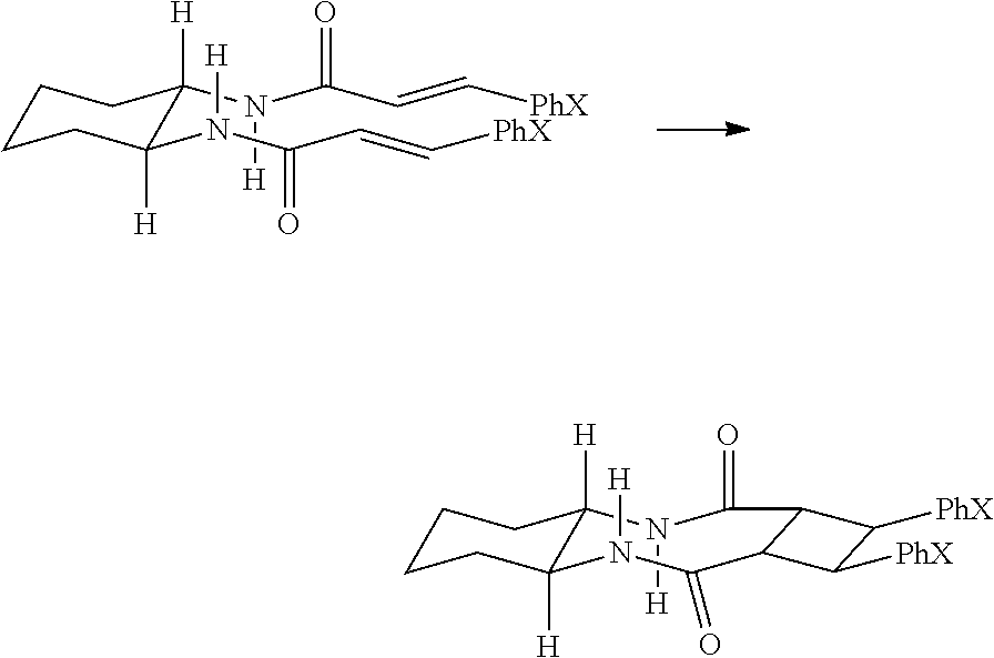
C1CCC(N(C(C=C[PhX])=O)[H])([H])C(N(C(C=C[PhX])=O)[H])([H])C1.C1CCC2([H])C([H])(C1)N([H])C(=O)C1C(C(=O)N2[H])C([PhX])C1[PhX]
